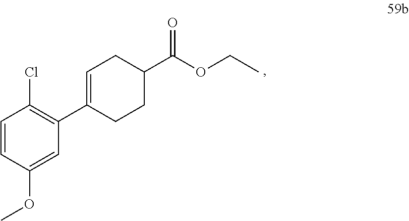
C1=CC(OC)=CC(C2=CCC(C(OCC)=O)CC2)=C1Cl
